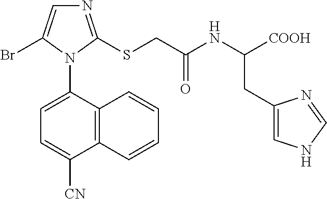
C12=C(C(N3C(Br)=CN=C3SCC(NC([COOH])CC3=CNC=N3)=O)=CC=C1[CN])C=CC=C2
